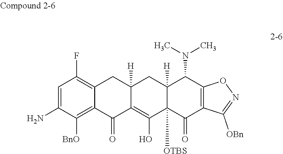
C12=C(F)C=C(N)C([BnO])=C1C(=O)C1=C(O)C3([OTBS])C([H])(CC1([H])C2)C(N(C)C)C1=C(C3=O)C([OBn])=NO1
